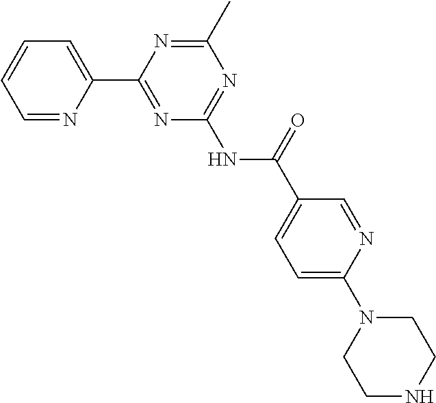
C1=NC(C2=NC(NC(C3=CC=C(N4CCNCC4)N=C3)=O)=NC(C)=N2)=CC=C1
